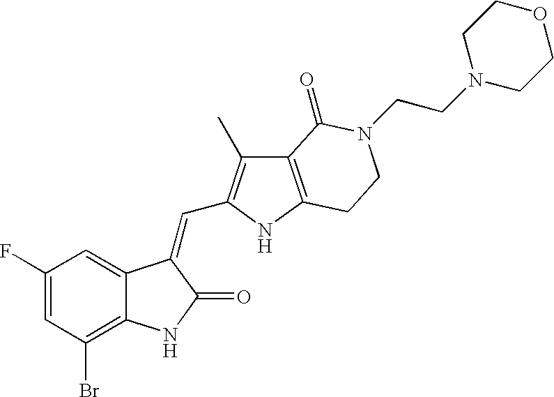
C1=C(F)C=C2C(=C1Br)NC(=O)C2=CC1=C(C)C2=C(N1)CCN(CCN1CCOCC1)C2=O
